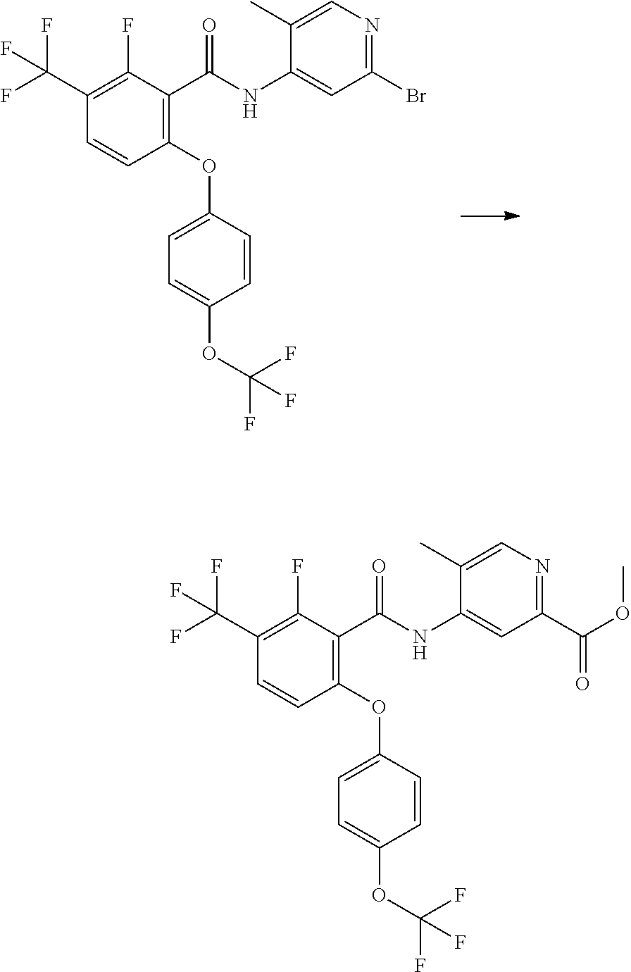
C(=O)(NC1=CC(C(OC)=O)=NC=C1C)C1=C(OC2=CC=C(OC(F)(F)F)C=C2)C=CC(C(F)(F)F)=C1F.C(=O)(NC1=CC(Br)=NC=C1C)C1=C(OC2=CC=C(OC(F)(F)F)C=C2)C=CC(C(F)(F)F)=C1F
